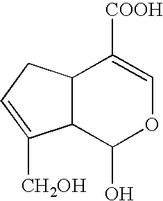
C12C(C(O)OC=C1[COOH])C([CH2OH])=CC2
